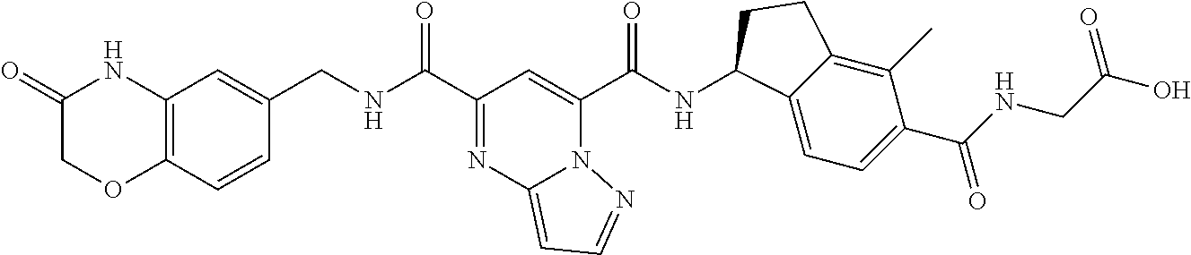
C12=C(C=CC(CNC(C3=NC4=CC=NN4C(C(NC4C5=CC=C(C(NCC(O)=O)=O)C(C)=C5CC4)=O)=C3)=O)=C1)OCC(=O)N2
